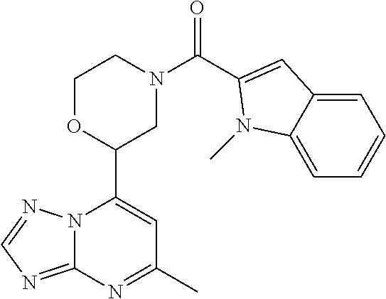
N12C(=NC=N1)N=C(C)C=C2C1CN(C(=O)C2=CC3=CC=CC=C3N2C)CCO1
